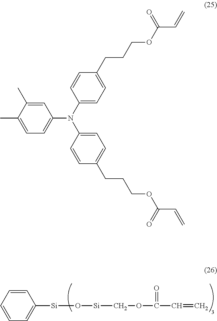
C1=CC=CC=C1[Si]O[Si]COC(C=C)=O.C1(N(C2=CC=C(CCCOC(C=C)=O)C=C2)C2=CC=C(CCCOC(C=C)=O)C=C2)=CC=C(C)C(C)=C1
